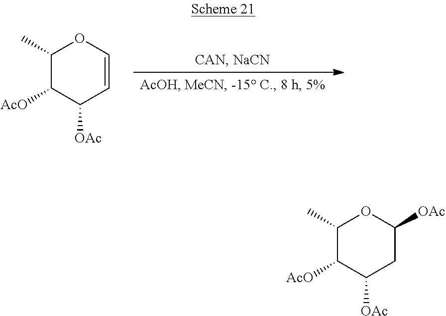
C1(C)C([AcO])C([OAc])C=CO1.C1(C)C([AcO])C([OAc])CC([OAc])O1
